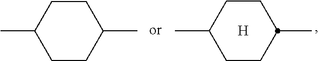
C1CC(C)CCC1C.[H].C1CC(C)CCC1C
